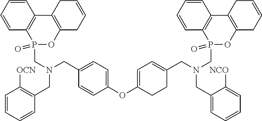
P1(CN(CC2=C([OCN])C=CC=C2)CC2=CC=C(OC3=CC=C(CN(CP4(=O)OC5=C(C6=C4C=CC=C6)CC=CC5)CC4=CC=CC=C4[NCO])CC3)C=C2)(=O)OC2=C(C3=C1C=CC=C3)CC=CC2
